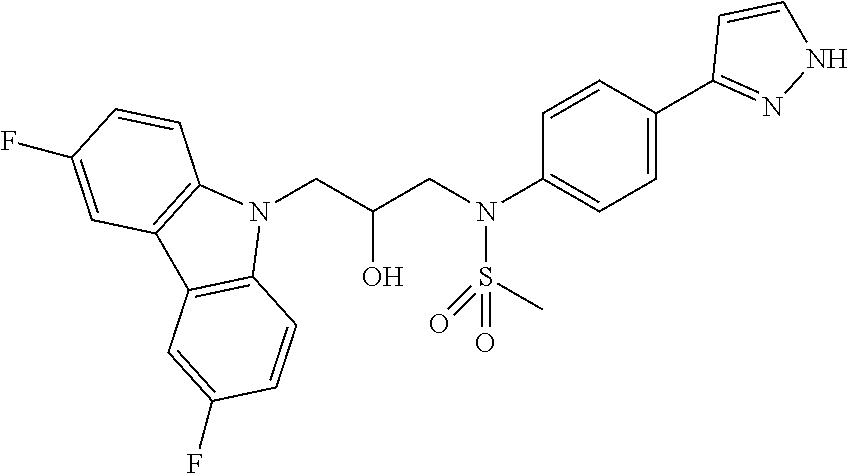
N1(CC(CN(S(C)(=O)=O)C2=CC=C(C3=NNC=C3)C=C2)O)C2=C(C3=C1C=CC(F)=C3)C=C(F)C=C2
